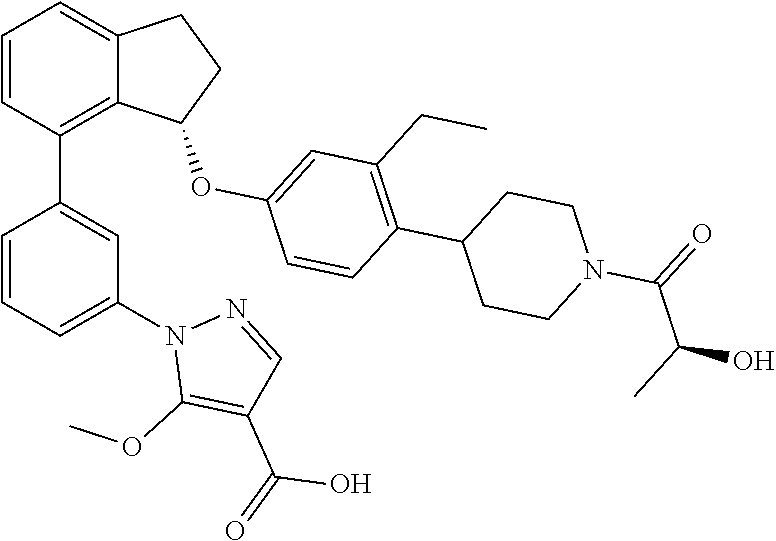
C1=CC(C2=CC(N3C(OC)=C(C(=O)O)C=N3)=CC=C2)=C2C(=C1)CCC2OC1=CC(CC)=C(C2CCN(C(=O)C(C)O)CC2)C=C1
